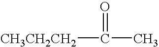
[CH3CH2CH2]C(=O)C
